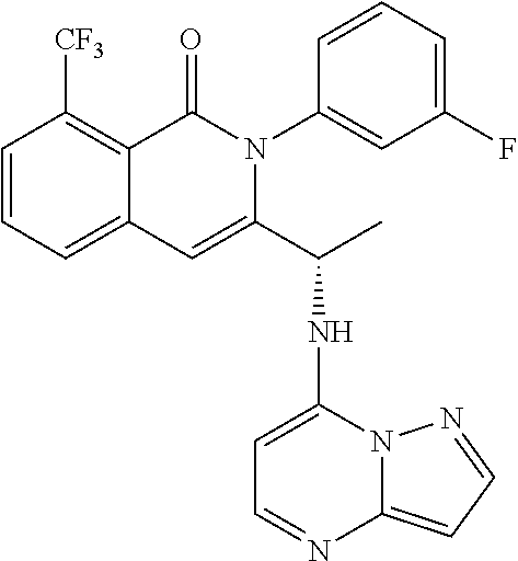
C12=CC=CC([CF3])=C1C(=O)N(C1=CC(F)=CC=C1)C(C(NC1=CC=NC3=CC=NN13)C)=C2
